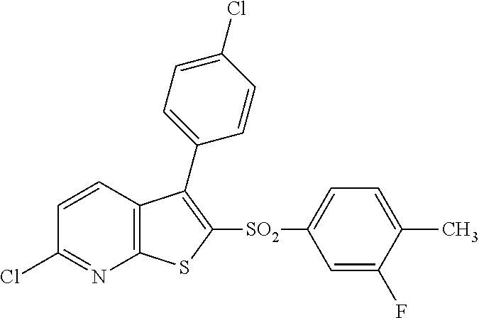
C1=CC2=C(N=C1Cl)SC([SO2]C1=CC=C(C)C(F)=C1)=C2C1=CC=C(Cl)C=C1
